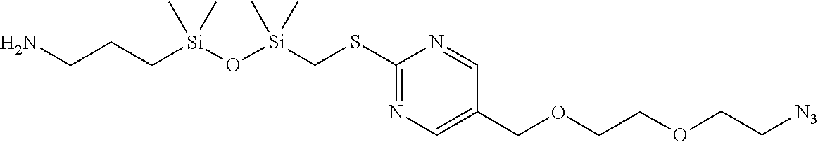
C1=NC(SC[Si](O[Si](C)(CCCN)C)(C)C)=NC=C1COCCOCC[N3]
